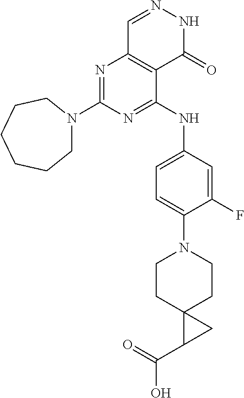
N1=C(N2CCCCCC2)N=C(NC2=CC=C(N3CCC4(CC3)C(C(=O)O)C4)C(F)=C2)C2=C1C=NNC2=O
